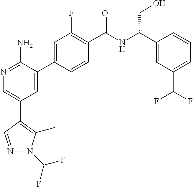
N1=C(N)C(C2=CC(F)=C(C(NC(C3=CC(C(F)F)=CC=C3)CO)=O)C=C2)=CC(C2=C(C)N(C(F)F)N=C2)=C1
